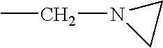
C1N(CC)C1
